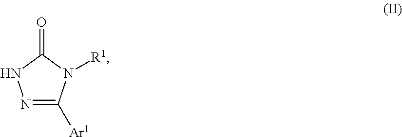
N1=C([Ar1])N([R1])C(=O)N1
